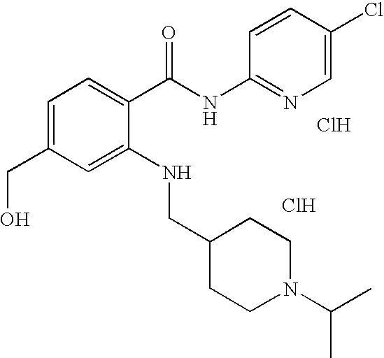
Cl.Cl.C1=C(CO)C=C(NCC2CCN(C(C)C)CC2)C(C(NC2=NC=C(Cl)C=C2)=O)=C1
